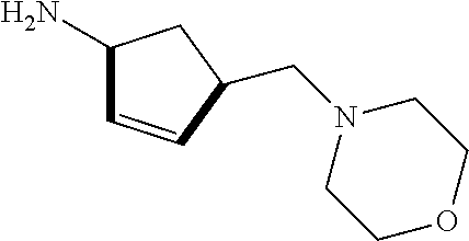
C1(N)C=CC(CN2CCOCC2)C1
